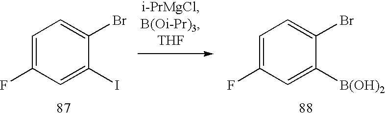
C1=C(F)C=C([B(OH)2])C(Br)=C1.C1=C(F)C=C(I)C(Br)=C1
